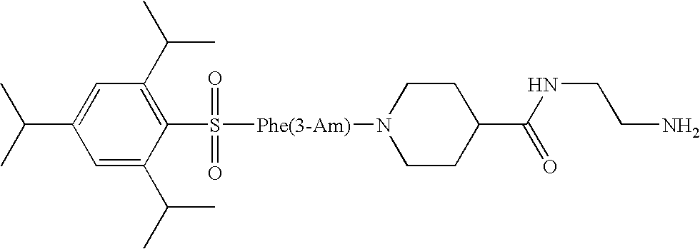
C1(C(C)C)=CC(C(C)C)=C(S([Phe(3-Am)]N2CCC(C(NCCN)=O)CC2)(=O)=O)C(C(C)C)=C1
